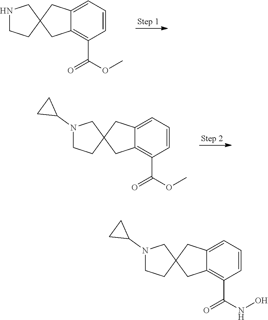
C1=CC=C2C(=C1C(OC)=O)CC1(C2)CNCC1.C1=CC=C2C(=C1C(OC)=O)CC1(C2)CN(C2CC2)CC1.C1=CC=C2C(=C1C(NO)=O)CC1(C2)CN(C2CC2)CC1
